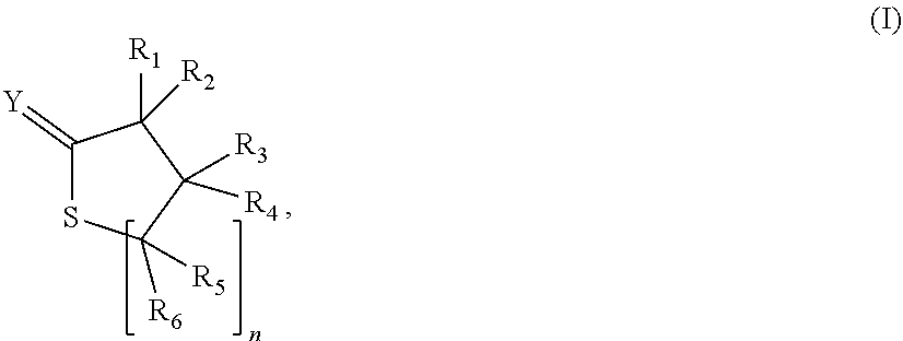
C1(=[Y])SC([R5])([R6])C([R4])([R3])C1([R1])[R2]
